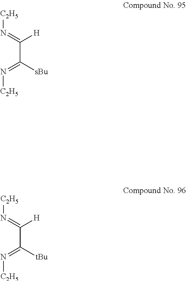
[C2H5]N=C(C([sBu])=N[C2H5])[H].[C2H5]N=C(C([tBu])=N[C2H5])[H]
